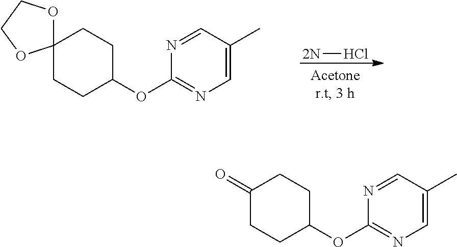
[2N]Cl.C1CC(OC2=NC=C(C)C=N2)CCC12OCCO2.C1(=O)CCC(OC2=NC=C(C)C=N2)CC1
